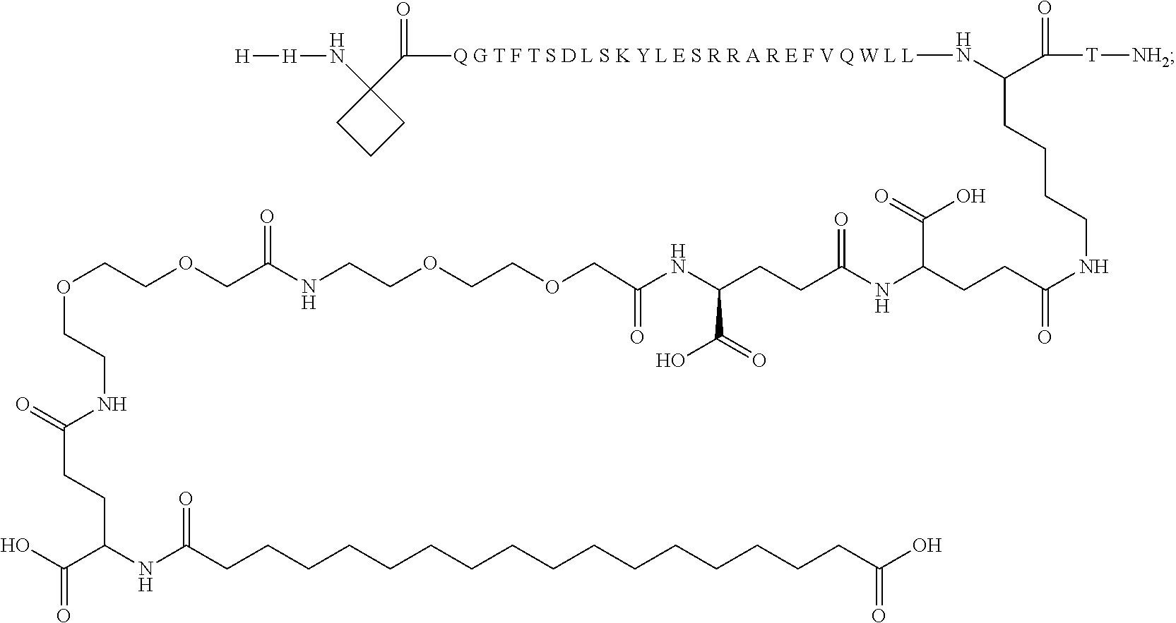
C(NC(CCC(NC(CCCCCCCCCCCCCCCCC(O)=O)=O)C(O)=O)=O)COCCOCC(NCCOCCOCC(NC(CCC(NC(CCC(=O)NCCCCC(NC)C([T][NH2])=O)C(=O)O)=O)C(=O)O)=O)=O.CC(=O)C1(N[H][H])CCC1
